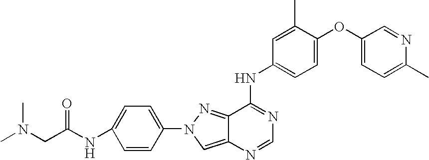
CN(CC(NC1=CC=C(N2N=C3C(=C2)N=CN=C3NC2=CC=C(OC3=CC=C(C)N=C3)C(C)=C2)C=C1)=O)C
